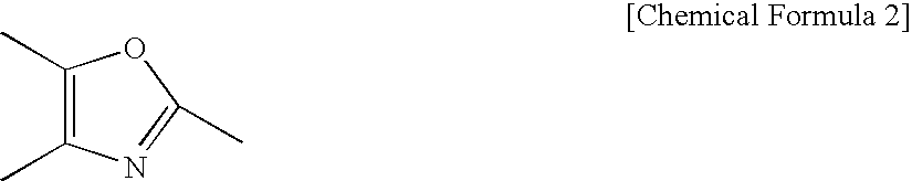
C1(C)=C(C)N=C(C)O1
